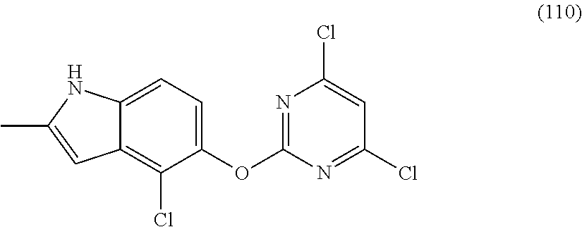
C12=C(Cl)C(OC3=NC(Cl)=CC(Cl)=N3)=CC=C1NC(C)=C2
